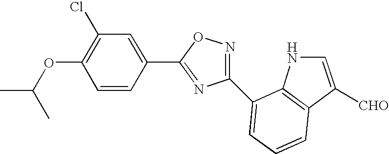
C1(C2=NC(C3=CC=CC4=C3NC=C4[CHO])=NO2)=CC(Cl)=C(OC(C)C)C=C1
